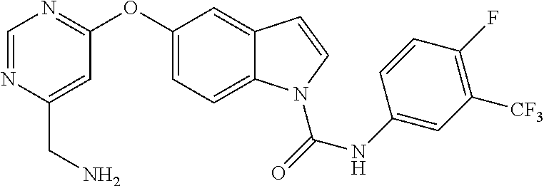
C(C1=CC(OC2=CC=C3C(=C2)C=CN3C(NC2=CC([CF3])=C(F)C=C2)=O)=NC=N1)N
